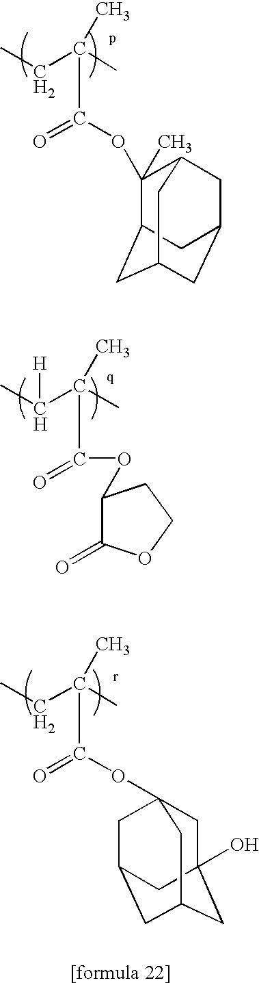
C1(C)(OC(C(CC)(C)C)=O)C2CC3CC(CC1C3)C2.C1(OC(=O)C(C(C)[H])(C)C)C(=O)OCC1.C1C2(O)CC3CC(CC1(OC(C(CC)(C)C)=O)C3)C2
